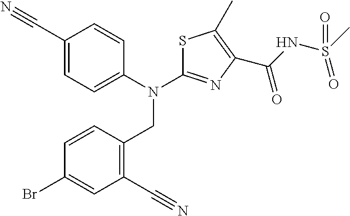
C1(C#N)=CC=C(N(C2=NC(C(NS(C)(=O)=O)=O)=C(C)S2)CC2=C(C#N)C=C(Br)C=C2)C=C1
